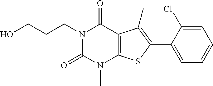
N1(CCCO)C(=O)N(C)C2=C(C1=O)C(C)=C(C1=CC=CC=C1Cl)S2
